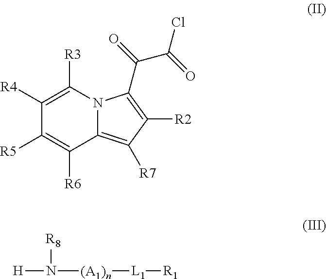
C1([R4])=C([R3])N2C(=C([R7])C([R2])=C2C(=O)C(=O)Cl)C([R6])=C1[R5].[H]N([(A1)n][L1][R1])[R8]
